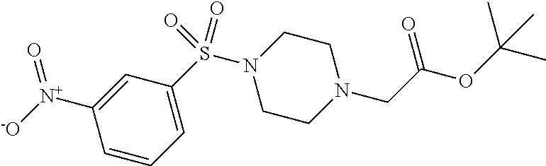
C1=CC=C(S(N2CCN(CC(OC(C)(C)C)=O)CC2)(=O)=O)C=C1[N+]([-O])=O
